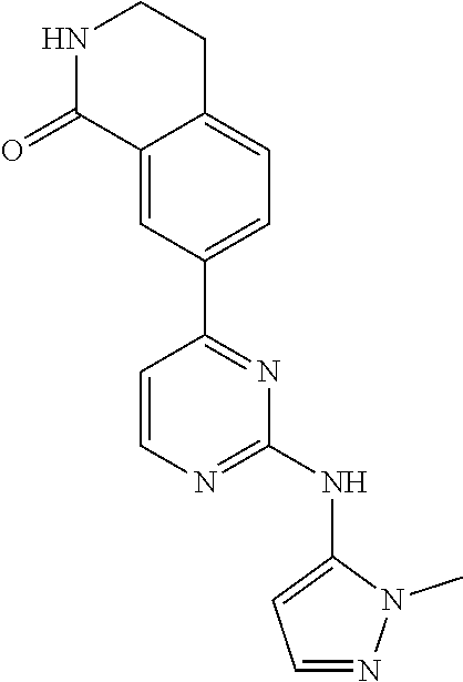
C1=CN=C(NC2=CC=NN2C)N=C1C1=CC=C2C(=C1)C(=O)NCC2
